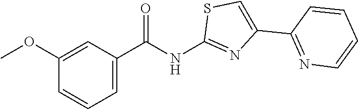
C1(OC)=CC(C(NC2=NC(C3=NC=CC=C3)=CS2)=O)=CC=C1
